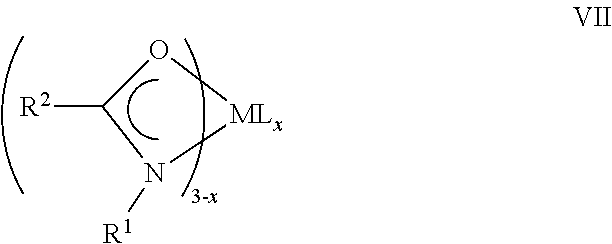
[R2]C1O[MLx]N1[R1]
